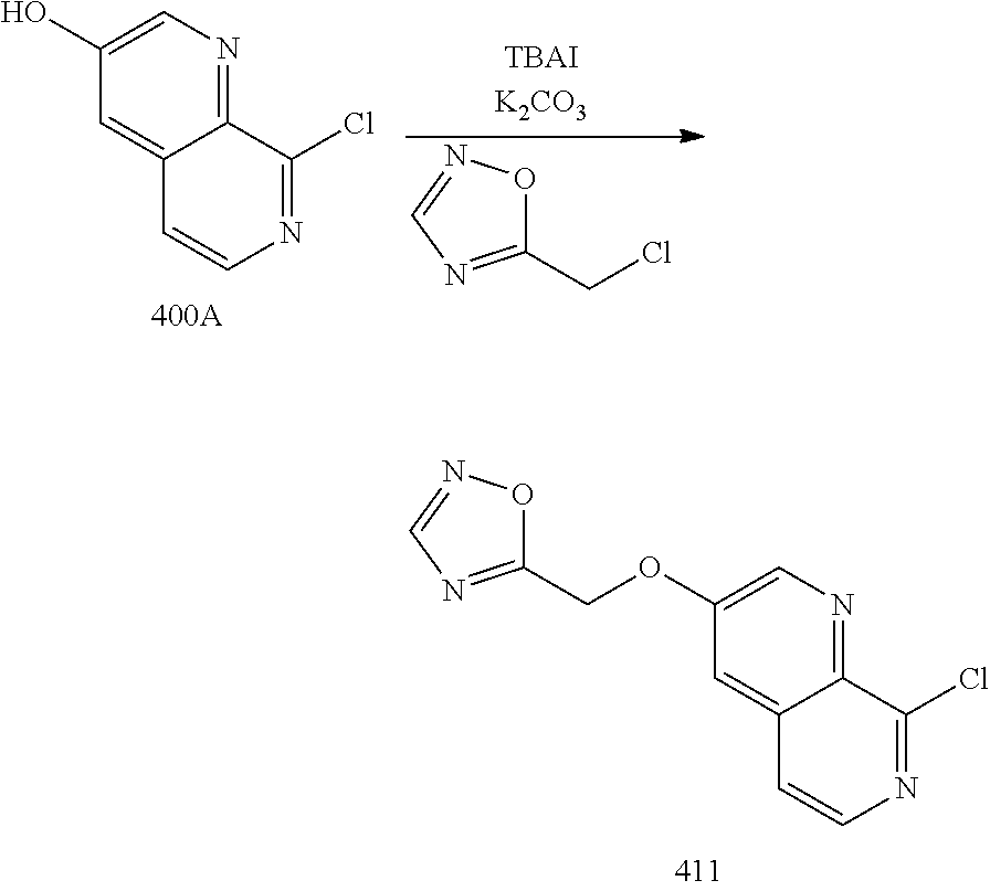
C12=NC=C(O)C=C1C=CN=C2Cl.C1(CCl)=NC=NO1.C1(COC2=CN=C3C(=C2)C=CN=C3Cl)=NC=NO1
